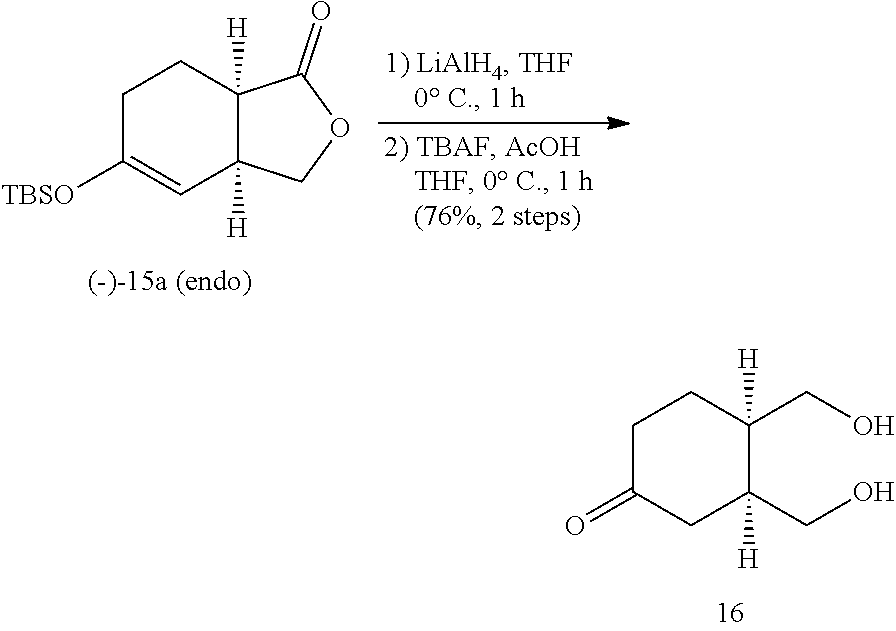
C1C([TBSO])=CC2([H])C([H])(C1)C(=O)OC2.C1C(=O)CC(CO)([H])C(CO)([H])C1
